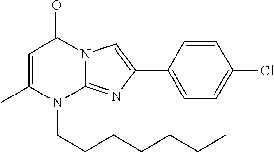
N12C(=NC(C3=CC=C(Cl)C=C3)=C1)N(CCCCCCC)C(C)=CC2=O
